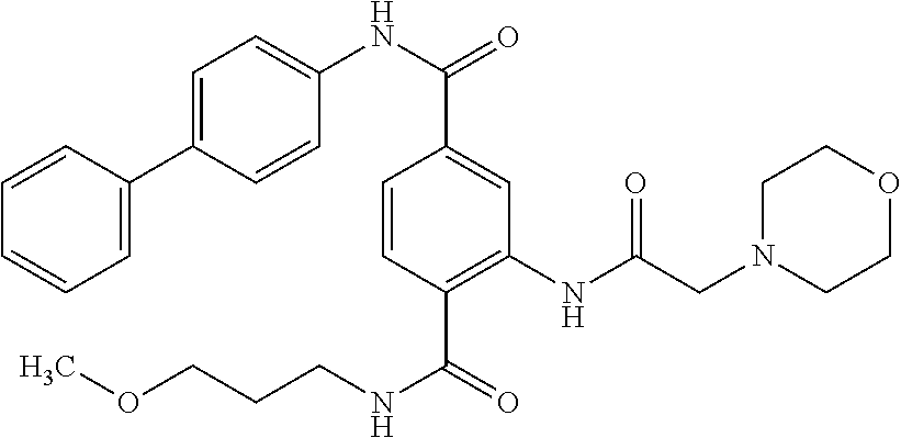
C1=CC(C2=CC=C(NC(=O)C3=CC(NC(=O)CN4CCOCC4)=C(C(=O)NCCCOC)C=C3)C=C2)=CC=C1
